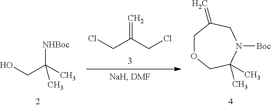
C=C(CCl)CCl.[NHBoc]C(C)(CO)C.C1OCC(C)(C)N([Boc])CC1=C
